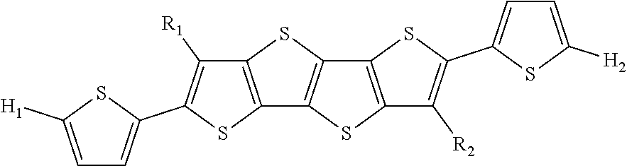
C12=C(SC(C3=CC=C([H1])S3)=C1[R1])C1=C(S2)C2=C(S1)C([R2])=C(C1=CC=C([H2])S1)S2
